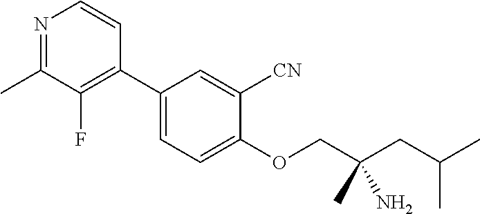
C1(C2=CC=C(OCC(CC(C)C)(N)C)C([CN])=C2)=C(F)C(C)=NC=C1
